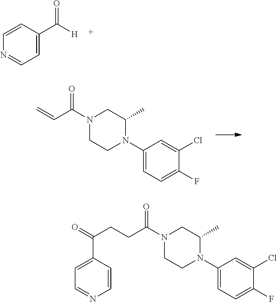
C1=C(C([H])=O)C=CN=C1.C=CC(N1CCN(C2=CC=C(F)C(Cl)=C2)C(C)C1)=O.C(CC(N1CCN(C2=CC=C(F)C(Cl)=C2)C(C)C1)=O)C(=O)C1=CC=NC=C1
